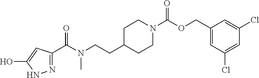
C1C(CCN(C(C2=NNC(O)=C2)=O)C)CCN(C(OCC2=CC(Cl)=CC(Cl)=C2)=O)C1
